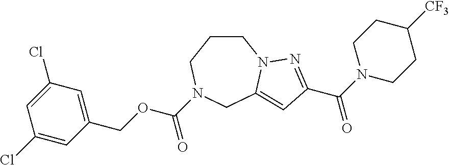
C1CCN(C(OCC2=CC(Cl)=CC(Cl)=C2)=O)CC2=CC(C(N3CCC([CF3])CC3)=O)=NN12
